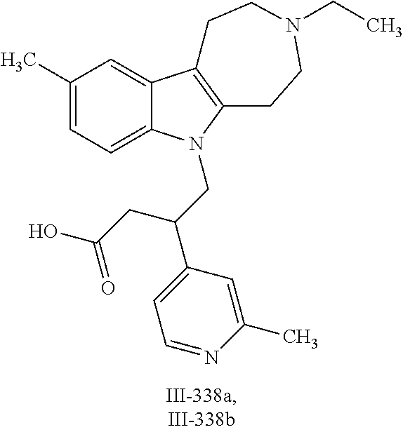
C1(C)=CC=C2C(=C1)C1=C(CCN(CC)CC1)N2CC(C1=CC=NC(C)=C1)CC(O)=O
